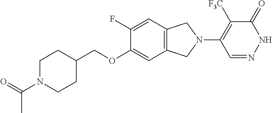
C12=C(C=C(F)C(OCC3CCN(C(=O)C)CC3)=C1)CN(C1=C([F3C])C(=O)NN=C1)C2
